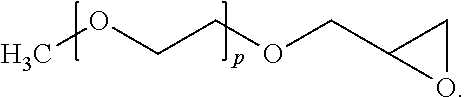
COCCOCC1OC1
